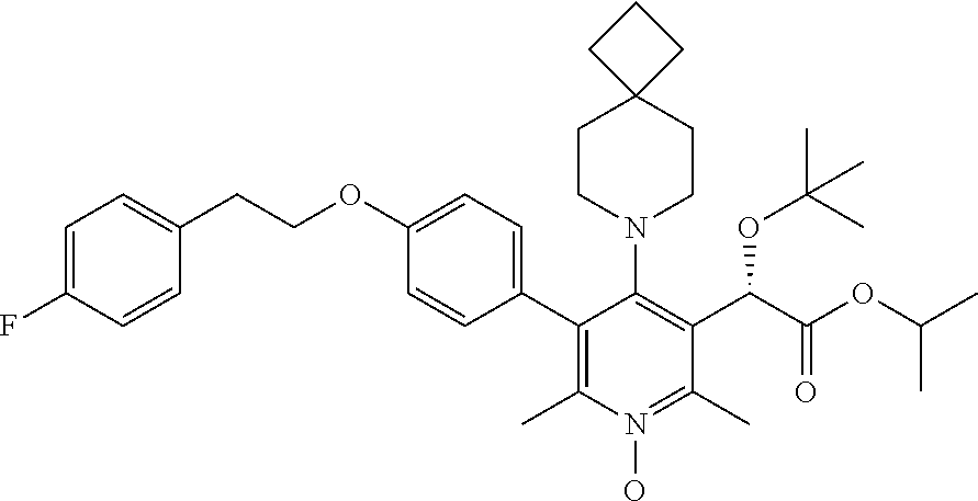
C1=C(F)C=CC(CCOC2=CC=C(C3=C(C)N(O)=C(C)C(C(C(OC(C)C)=O)OC(C)(C)C)=C3N3CCC4(CC3)CCC4)C=C2)=C1
